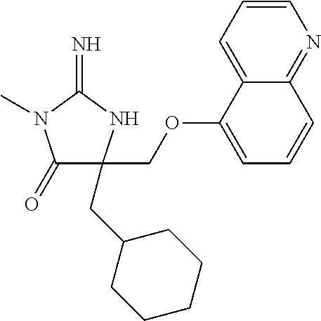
C1(=O)C(COC2=CC=CC3=NC=CC=C23)(CC2CCCCC2)NC(=N)N1C
